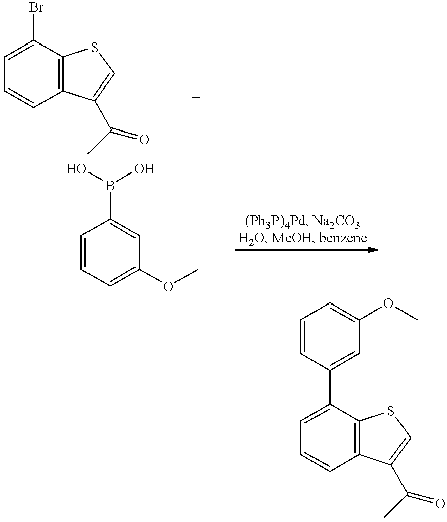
C1=C(Br)C2=C(C=C1)C(C(=O)C)=CS2.C1=CC=C(OC)C=C1B(O)O.C1=C(C2=CC(OC)=CC=C2)C2=C(C=C1)C(C(=O)C)=CS2
